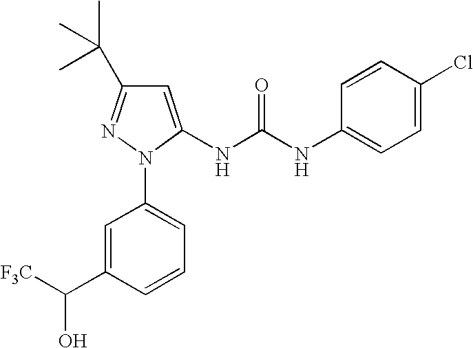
C1=C(NC(NC2=CC=C(Cl)C=C2)=O)N(C2=CC=CC(C(O)[F3C])=C2)N=C1C(C)(C)C
